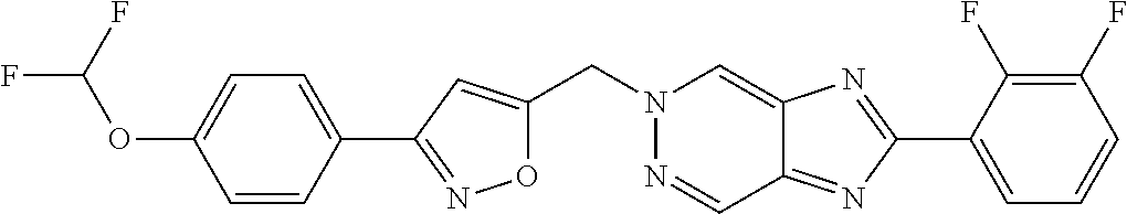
O1C(CN2N=CC3=NC(C4=CC=CC(F)=C4F)=NC3=C2)=CC(C2=CC=C(OC(F)F)C=C2)=N1
